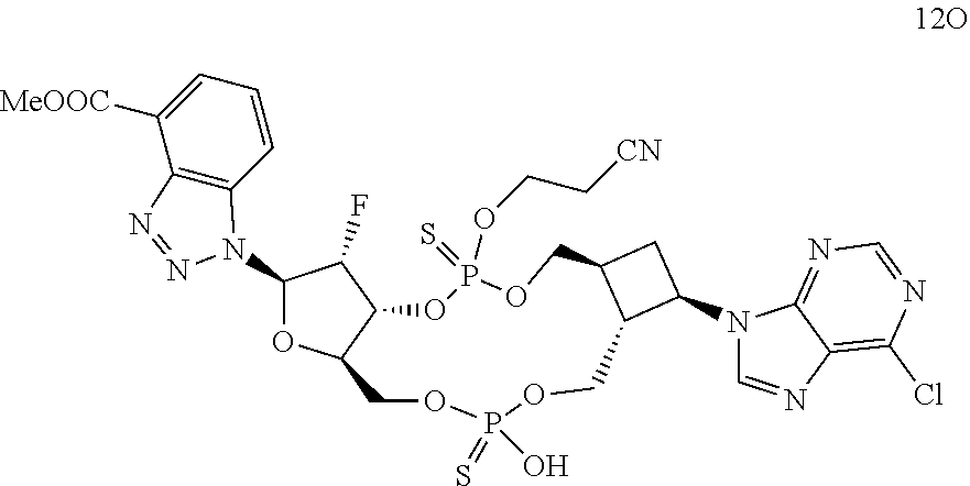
C12=C(C=CC=C1[MeOOC])N(C1OC3C(C1F)OP(=S)(OCC[CN])OCC1C(C(N4C=NC5=C(Cl)N=CN=C45)C1)COP(=S)(O)OC3)N=N2
